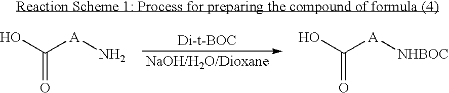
OC([A]N)=O.OC([A][NHBOC])=O
